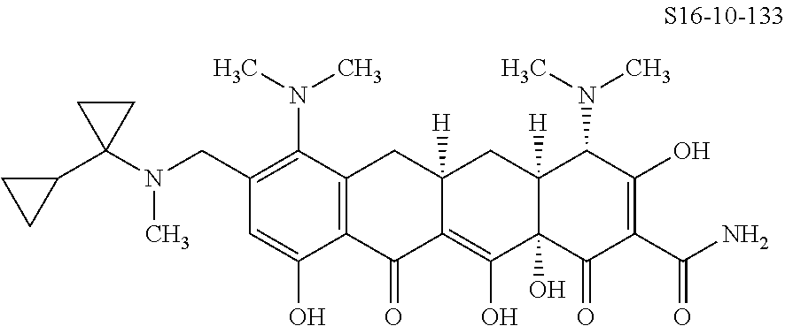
C1(CN(C)C2(C3CC3)CC2)=C(N(C)C)C2=C(C(O)=C1)C(=O)C1=C(O)C3(O)C([H])(CC1([H])C2)C(N(C)C)C(O)=C(C(N)=O)C3=O
